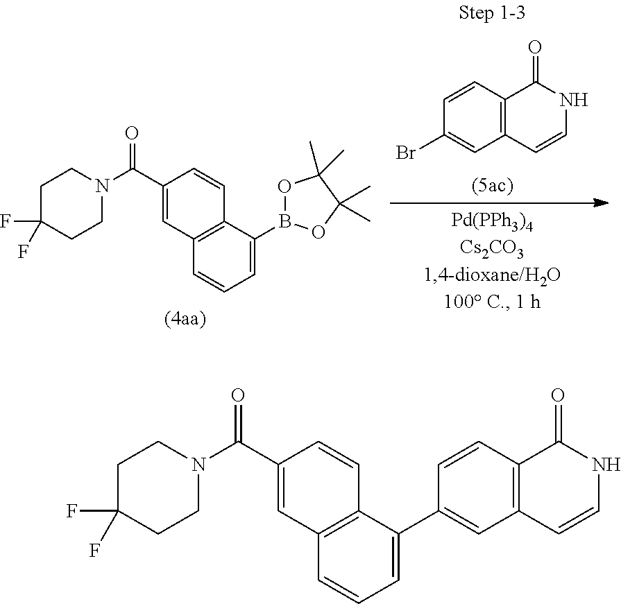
C1=CC2=C(C=C1Br)C=CNC2=O.C1C(F)(F)CCN(C(C2=CC3=C(C=C2)C(B2OC(C)(C)C(C)(C)O2)=CC=C3)=O)C1.C1C(F)(F)CCN(C(C2=CC3=C(C=C2)C(C2=CC4=C(C=C2)C(=O)NC=C4)=CC=C3)=O)C1
